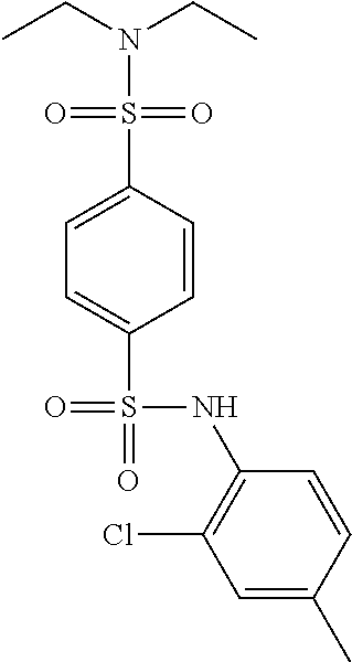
C1=CC(S(N(CC)CC)(=O)=O)=CC=C1S(=O)(NC1=C(Cl)C=C(C)C=C1)=O
